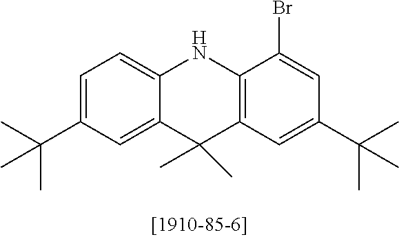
C1=C(C(C)(C)C)C=C2C(=C1)NC1=C(C2(C)C)C=C(C(C)(C)C)C=C1Br
